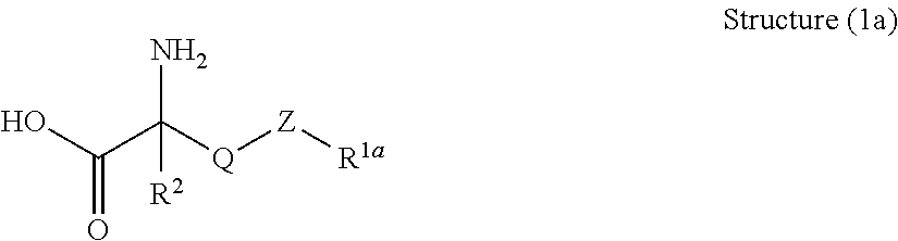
OC(C([Q][Z][R1a])(N)[R2])=O
